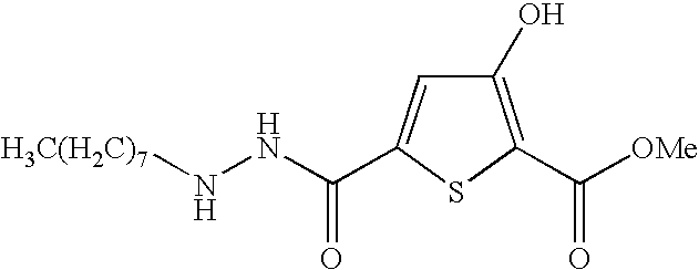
C1(O)=C(C([OMe])=O)SC(C(NN[H3C(H2C)7])=O)=C1
